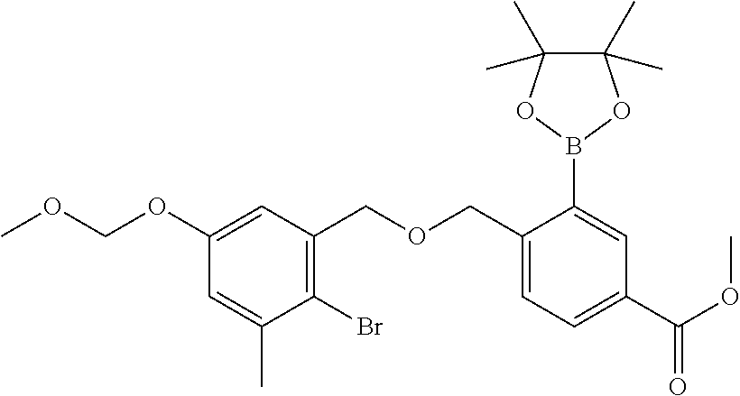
C1(Br)=C(COCC2=CC=C(C(OC)=O)C=C2B2OC(C)(C)C(C)(C)O2)C=C(OCOC)C=C1C
